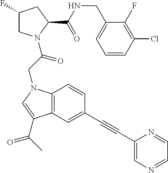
C1=CC(Cl)=C(F)C(CNC(C2CC(F)CN2C(CN2C3=C(C(C(C)=O)=C2)C=C(C#CC2=CN=CC=N2)C=C3)=O)=O)=C1
